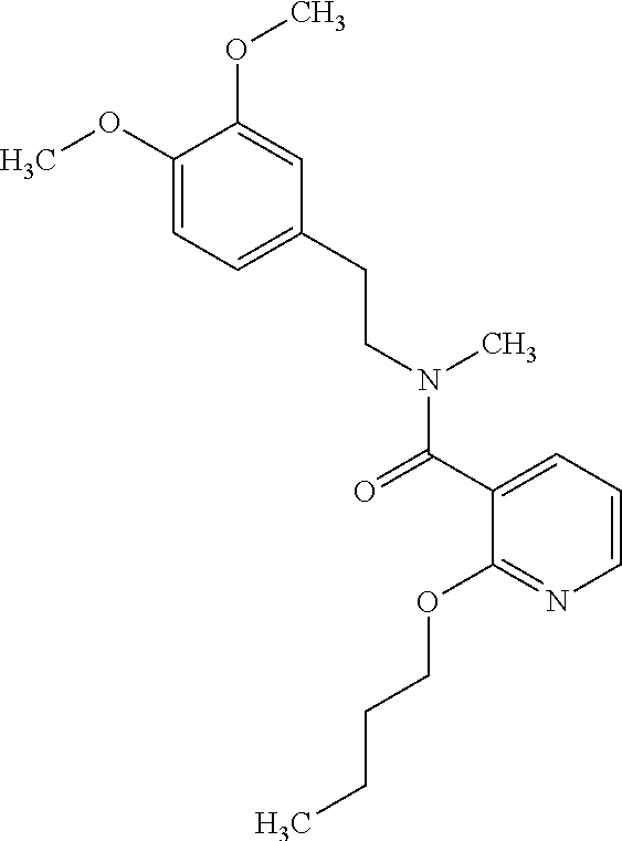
C1=C(CCN(C(C2=CC=CN=C2OCCCC)=O)C)C=C(OC)C(OC)=C1
